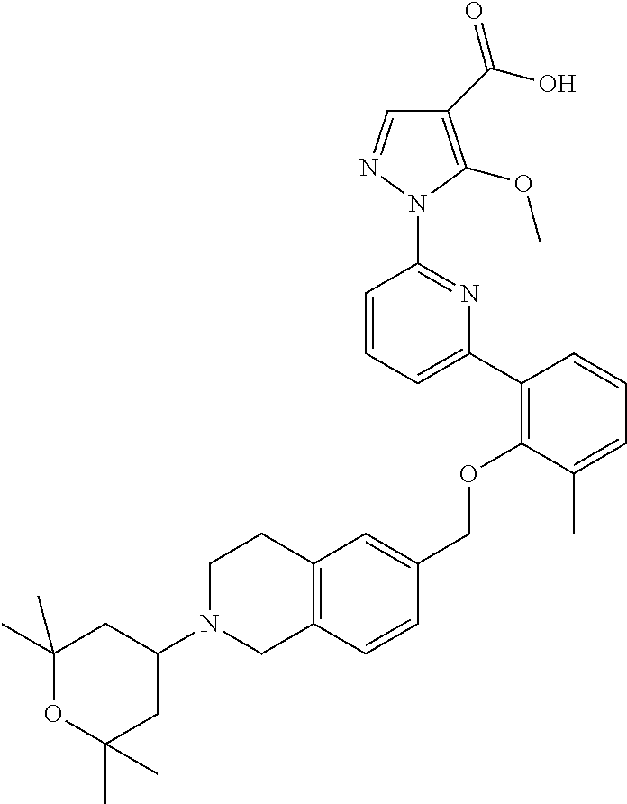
C1(C(O)=O)=C(OC)N(C2=NC(C3=C(OCC4=CC5=C(C=C4)CN(C4CC(C)(C)OC(C)(C)C4)CC5)C(C)=CC=C3)=CC=C2)N=C1
